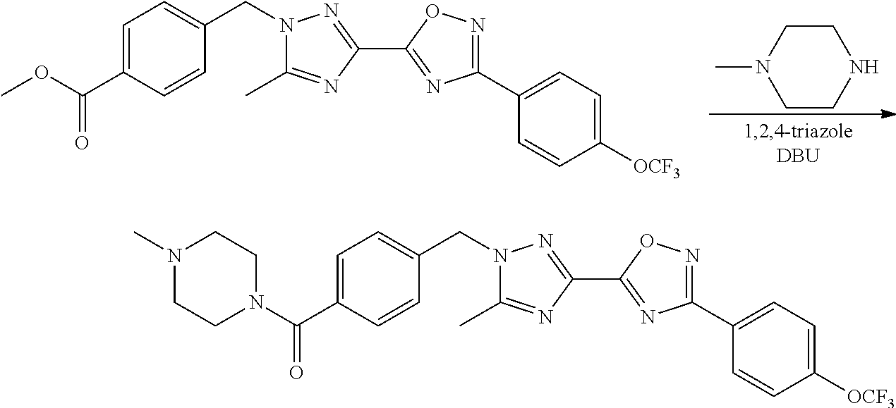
C1=C(C(OC)=O)C=CC(CN2C(C)=NC(C3=NC(C4=CC=C([OCF3])C=C4)=NO3)=N2)=C1.C1CN(C)CCN1.C1=C(C(N2CCN(C)CC2)=O)C=CC(CN2C(C)=NC(C3=NC(C4=CC=C([OCF3])C=C4)=NO3)=N2)=C1
